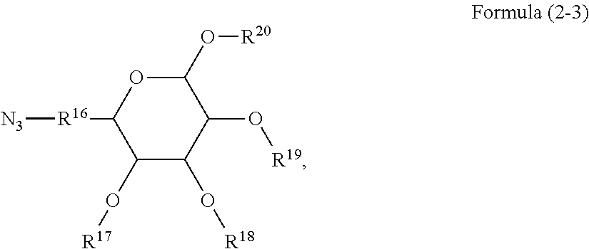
O1C(O[R20])C(O[R19])C(O[R18])C(O[R17])C1[R16][N3]
